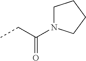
CCC(N1CCCC1)=O
